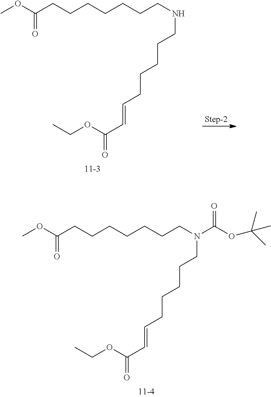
CCOC(C=CCCCCCNCCCCCCCC(OC)=O)=O.CCOC(C=CCCCCCN(CCCCCCCC(OC)=O)C(OC(C)(C)C)=O)=O
